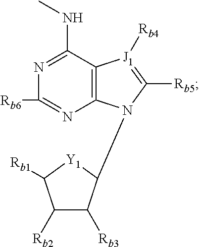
C1(NC)=NC([Rb6])=NC2=C1[J1]([Rb4])=C([Rb5])N2C1C([Rb3])C([Rb2])C([Rb1])[Y1]1
